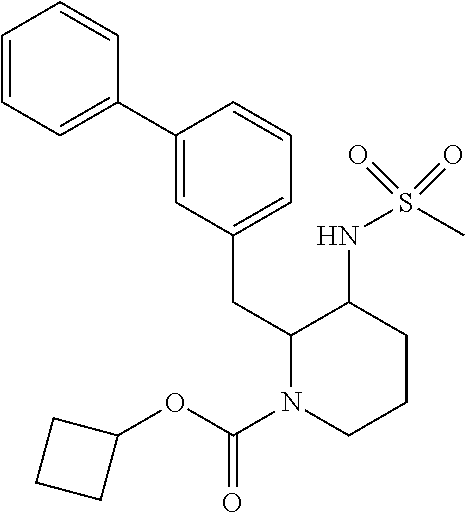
C1=CC=C(C2=CC(CC3N(C(OC4CCC4)=O)CCCC3NS(C)(=O)=O)=CC=C2)C=C1
